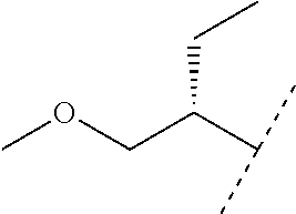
COCC(C(C)C)CC
